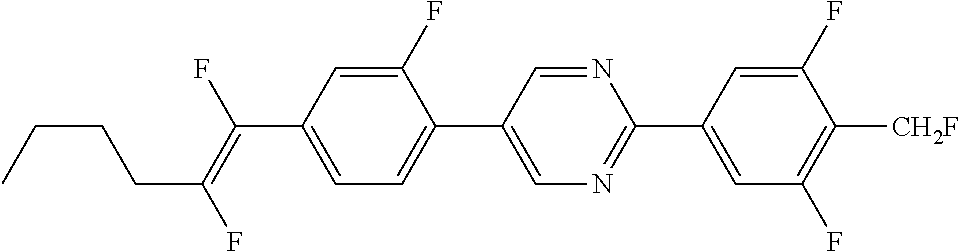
C1(F)=CC(C(=C(F)CCCC)F)=CC=C1C1=CN=C(C2=CC(F)=C([CH2F])C(F)=C2)N=C1
